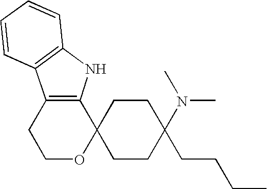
C1OC2(C3=C(C1)C1=C(N3)C=CC=C1)CCC(N(C)C)(CCCC)CC2
